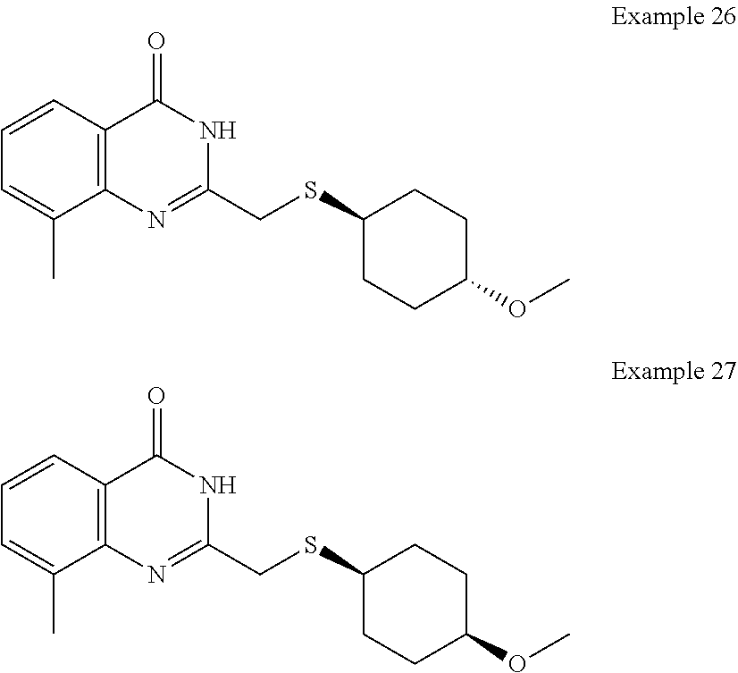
O(C)C1CCC(SCC2=NC3=C(C=CC=C3C)C(=O)N2)CC1.C1(CSC2CCC(OC)CC2)=NC2=C(C=CC=C2C)C(=O)N1
